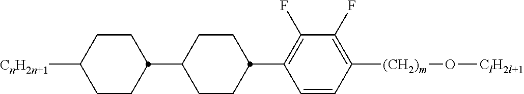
C1([CnH2n+1])CCC(C2CCC(C3=C(F)C(F)=C([(CH2)m]O[ClH2l+1])C=C3)CC2)CC1
